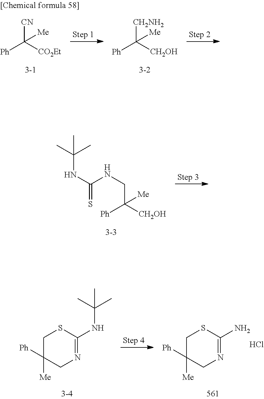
[CN]C([CO2Et])([Ph])[Me].[CH2NH2]C([CH2OH])([Ph])[Me].C(C([CH2OH])([Ph])[Me])NC(NC(C)(C)C)=S.C1C([Me])([Ph])CN=C(N)S1.Cl.C1C([Me])([Ph])CN=C(NC(C)(C)C)S1
